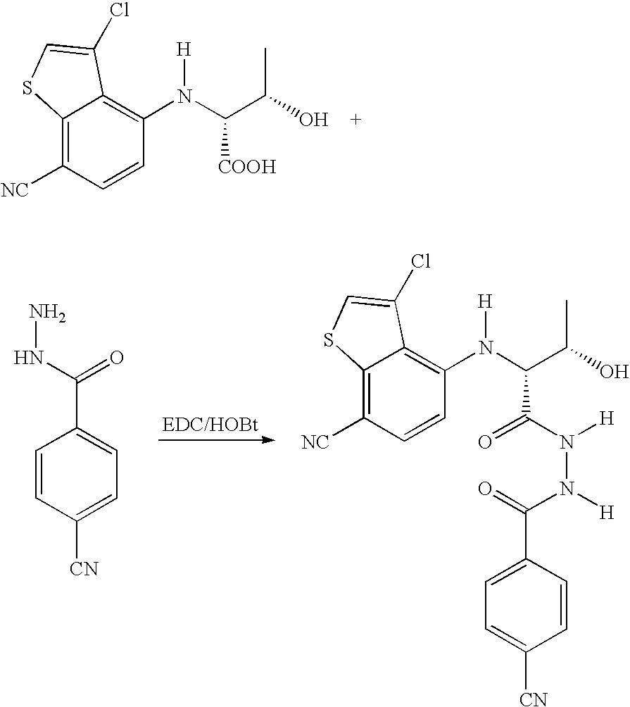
C12=C([NC])C=CC(N(C(C(O)C)[COOH])[H])=C1C(Cl)=CS2.C1=CC([CN])=CC=C1C(NN)=O.C12=C([NC])C=CC(N(C(C(O)C)C(N([H])N([H])C(=O)C3=CC=C([CN])C=C3)=O)[H])=C1C(Cl)=CS2
